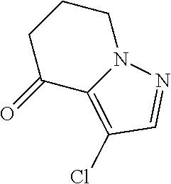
C1CCC(=O)C2=C(Cl)C=NN12
